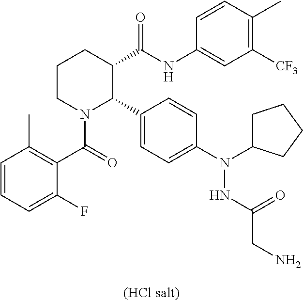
C1=CC=C(F)C(C(=O)N2C(C3=CC=C(N(C4CCCC4)NC(CN)=O)C=C3)C(C(NC3=CC([CF3])=C(C)C=C3)=O)CCC2)=C1C
